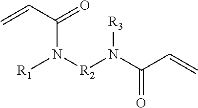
C=CC(N([R1])[R2]N([R3])C(C=C)=O)=O
